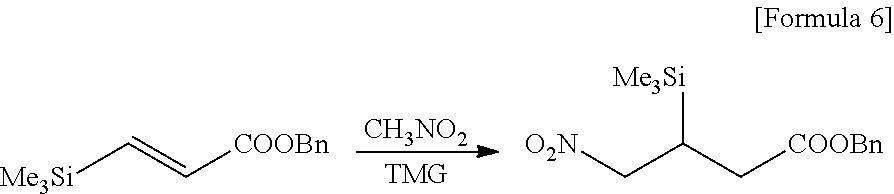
[CH3NO2].[Me3Si]C=C[COOBn].C(C(C[COOBn])[Me3Si])[O2N]
